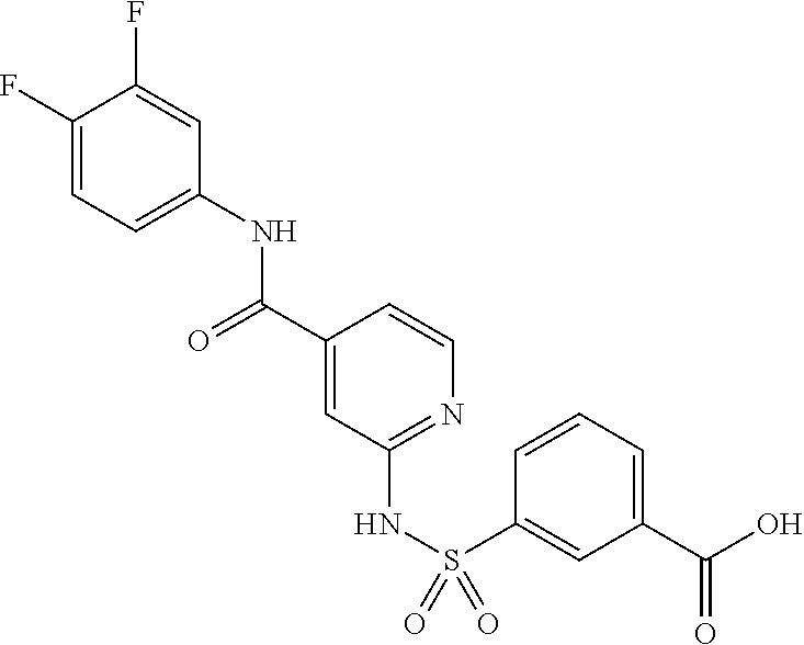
C1(F)=CC=C(NC(C2=CC(NS(=O)(=O)C3=CC(C(O)=O)=CC=C3)=NC=C2)=O)C=C1F
